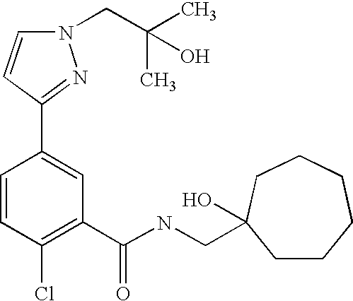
N1(CC(C)(O)C)C=CC(C2=CC(C(NCC3(O)CCCCCC3)=O)=C(Cl)C=C2)=N1
